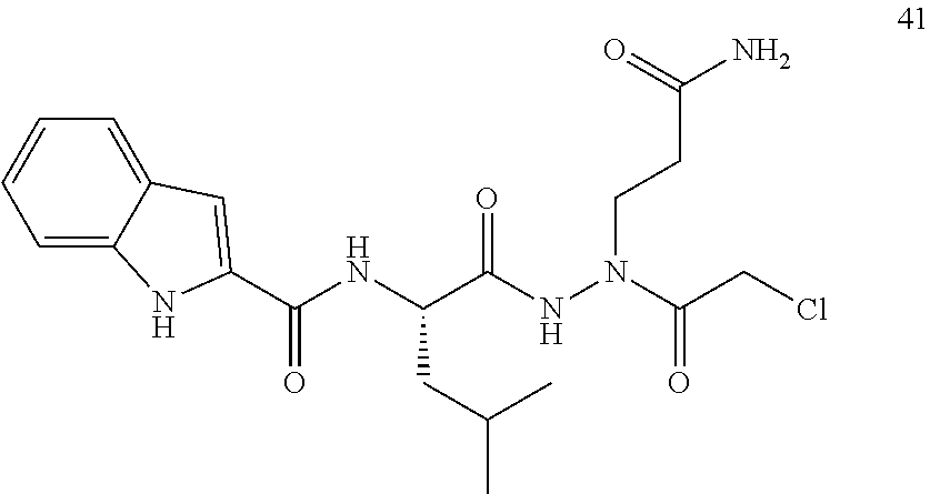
C(C(NN(CCC(N)=O)C(CCl)=O)=O)(NC(C1=CC2=CC=CC=C2N1)=O)CC(C)C
